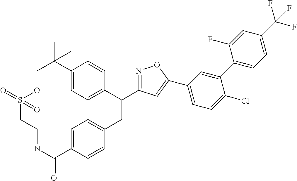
C1=C(C(NCCS(=O)(O)=O)=O)C=CC(CC(C2=CC=C(C(C)(C)C)C=C2)C2=NOC(C3=CC=C(Cl)C(C4=CC=C(C(F)(F)F)C=C4F)=C3)=C2)=C1
